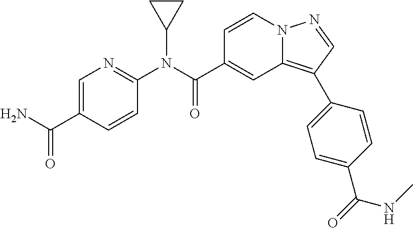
C1=CN2C(=C(C3=CC=C(C(=O)NC)C=C3)C=N2)C=C1C(N(C1=NC=C(C(N)=O)C=C1)C1CC1)=O
